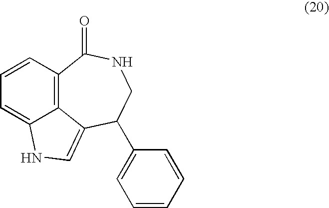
C12=C3C=CC=C1NC=C2C(C1=CC=CC=C1)CNC3=O
